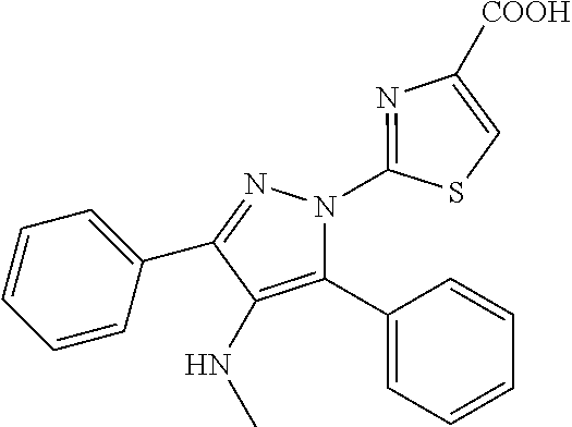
N1(C2=NC([COOH])=CS2)C(C2=CC=CC=C2)=C(NC)C(C2=CC=CC=C2)=N1
